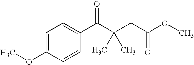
C1=C(OC)C=CC(C(C(CC(OC)=O)(C)C)=O)=C1
